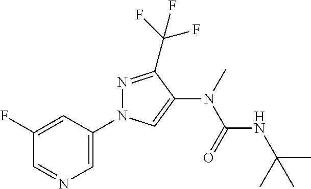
C1(F)=CC(N2N=C(C(F)(F)F)C(N(C(NC(C)(C)C)=O)C)=C2)=CN=C1
